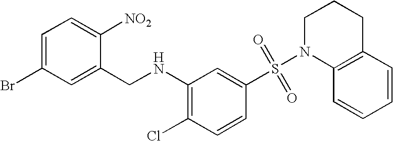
C1=C(Br)C=C(CNC2=C(Cl)C=CC(S(N3C4=C(CCC3)C=CC=C4)(=O)=O)=C2)C([NO2])=C1
